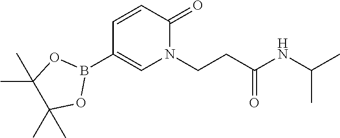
C1=CC(=O)N(CCC(NC(C)C)=O)C=C1B1OC(C)(C)C(C)(C)O1
